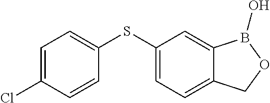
C1=C(Cl)C=CC(SC2=CC=C3C(=C2)B(O)OC3)=C1
